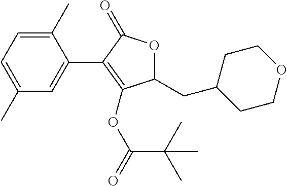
C1(C)=CC=C(C)C=C1C1=C(OC(C(C)(C)C)=O)C(CC2CCOCC2)OC1=O
